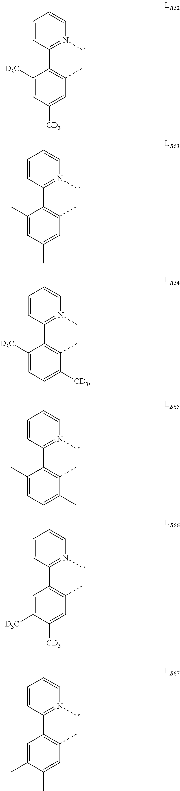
C1([D3C])=CC([CD3])=CC(C)=C1C1=N(C)C=CC=C1.C1(C)=CC(C)=CC(C)=C1C1=N(C)C=CC=C1.C1([D3C])=CC=C([CD3])C(C)=C1C1=N(C)C=CC=C1.C1(C)=CC=C(C)C(C)=C1C1=N(C)C=CC=C1.C1=C([D3C])C([CD3])=CC(C)=C1C1=N(C)C=CC=C1.C1=C(C)C(C)=CC(C)=C1C1=N(C)C=CC=C1
